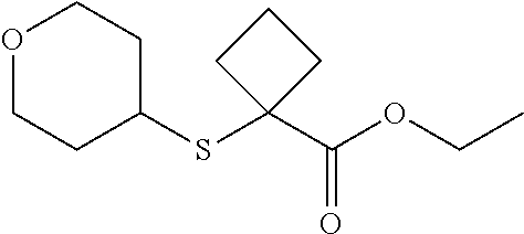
O1CCC(SC2(C(OCC)=O)CCC2)CC1
